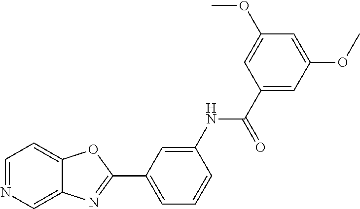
C1=C(NC(=O)C2=CC(OC)=CC(OC)=C2)C=CC=C1C1=NC2=CN=CC=C2O1
